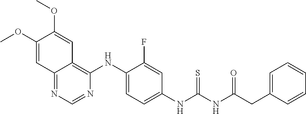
C12=NC=NC(NC3=CC=C(NC(NC(CC4=CC=CC=C4)=O)=S)C=C3F)=C1C=C(OC)C(OC)=C2
